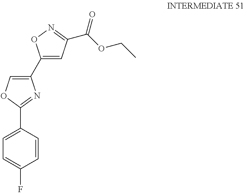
C1(C2=CC(C(OCC)=O)=NO2)=COC(C2=CC=C(F)C=C2)=N1
